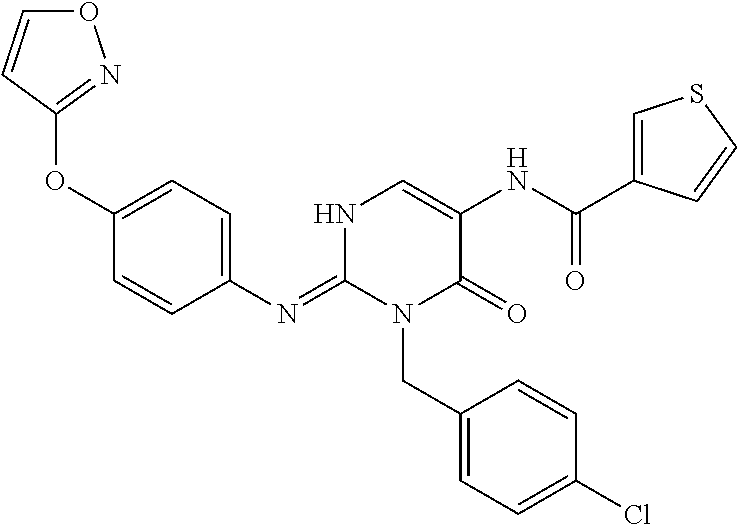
C1(N=C2N(CC3=CC=C(Cl)C=C3)C(=O)C(NC(=O)C3=CSC=C3)=CN2)=CC=C(OC2=NOC=C2)C=C1
